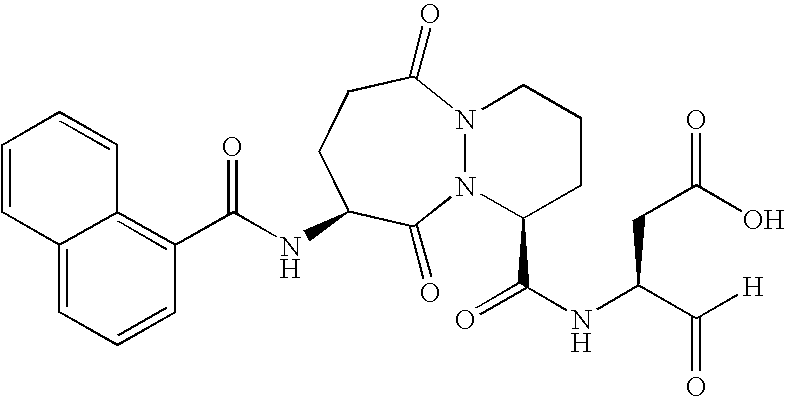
C12=CC=CC(C(NC3CCC(=O)N4N(C3=O)C(C(NC(C([H])=O)CC(O)=O)=O)CCC4)=O)=C1C=CC=C2
